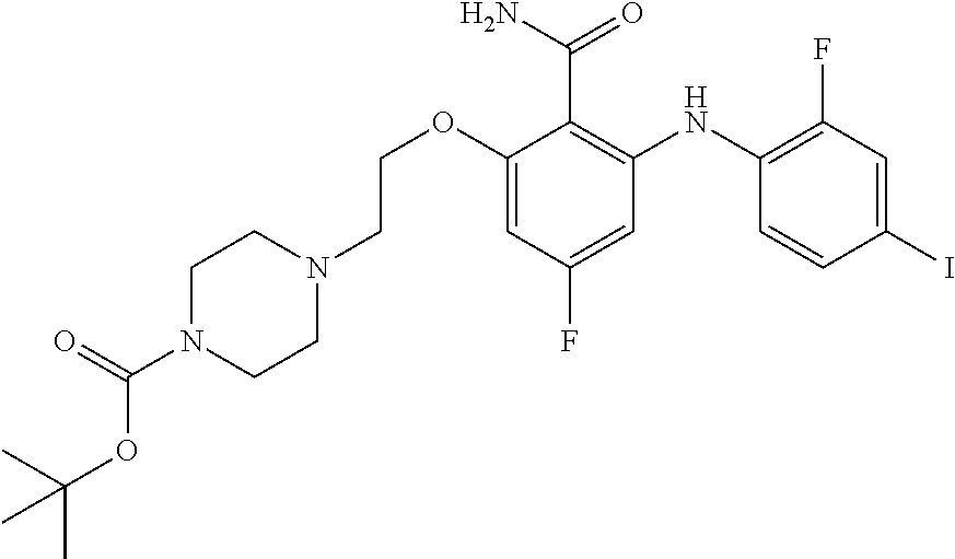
C(COC1=CC(F)=CC(NC2=C(F)C=C(I)C=C2)=C1C(=O)N)N1CCN(C(OC(C)(C)C)=O)CC1
